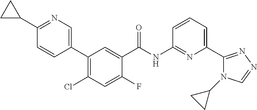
C1(C2CC2)=NC=C(C2=C(Cl)C=C(F)C(C(NC3=NC(C4=NN=CN4C4CC4)=CC=C3)=O)=C2)C=C1
